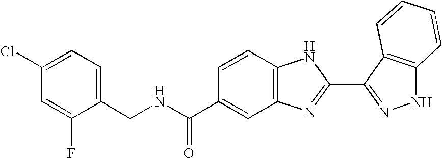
C1=CC2=C(C=C1C(NCC1=CC=C(Cl)C=C1F)=O)N=C(C1=NNC3=C1C=CC=C3)N2
